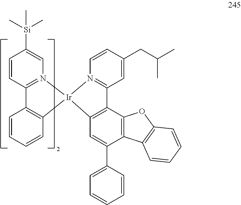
C1=CC2=N(C=C1[Si](C)(C)C)[Ir]1(C3=C2C=CC=C3)N2=C(C=C(CC(C)C)C=C2)C2=C1C=C(C1=CC=CC=C1)C1=C2OC2=C1C=CC=C2
